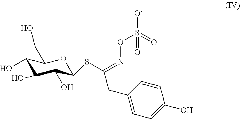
C1(O)C(O)C(O)C(SC(CC2=CC=C(O)C=C2)=NOS(=O)(=O)[O-])OC1CO
